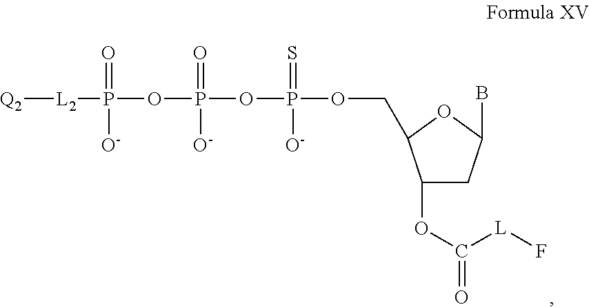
[Q2][L2]P(=O)(OP(=O)(OP(=S)(OCC1C(OC([L]F)=O)CC(B)O1)[O-])[O-])[O-]
